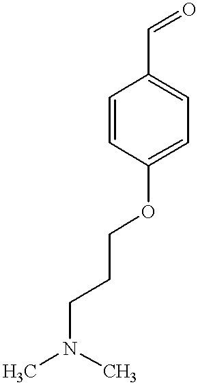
C1=CC(OCCCN(C)C)=CC=C1C=O
